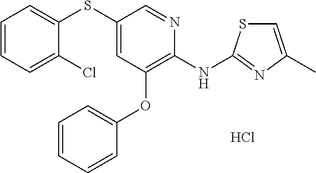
C1=CC=CC(OC2=C(NC3=NC(C)=CS3)N=CC(SC3=CC=CC=C3Cl)=C2)=C1.Cl
